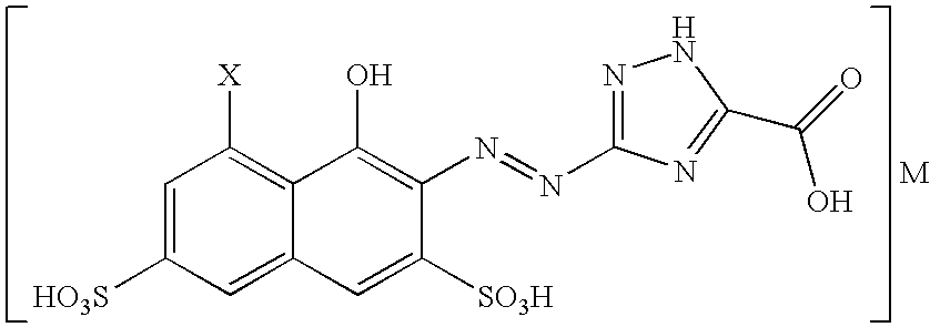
C1=C2C(=C([X])C=C1[HO3S])C(O)=C(N=NC1=NNC(C(O)=O)=N1)C([SO3H])=C2
